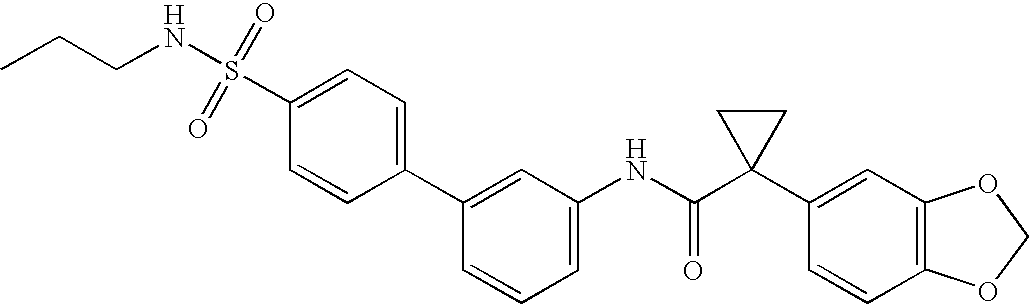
C1(C2=CC(NC(C3(C4=CC5=C(C=C4)OCO5)CC3)=O)=CC=C2)=CC=C(S(NCCC)(=O)=O)C=C1
